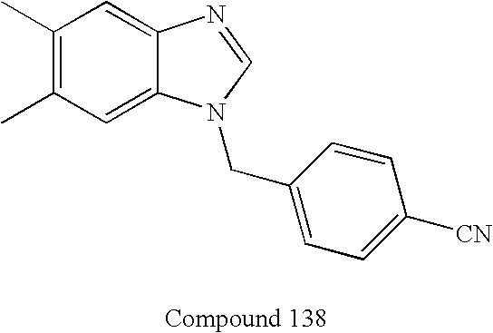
C1(C)=C(C)C=C2C(=C1)N=CN2CC1=CC=C([CN])C=C1
